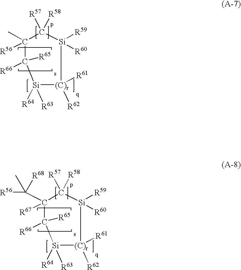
C1(C)([R56])C([R57])([R58])[Si]([R59])([R60])[(C)r]([R61])([R62])[Si]([R64])([R63])C1([R65])[R66].[q].C1(C([R56])(C)[R68])([R67])C([R57])([R58])[Si]([R59])([R60])[(C)r]([R61])([R62])[Si]([R64])([R63])C1([R65])[R66].[q]
